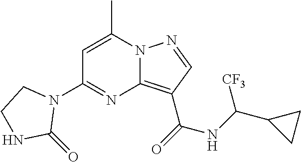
C1=C(C)N2C(=C(C(=O)NC(C3CC3)[CF3])C=N2)N=C1N1CCNC1=O
